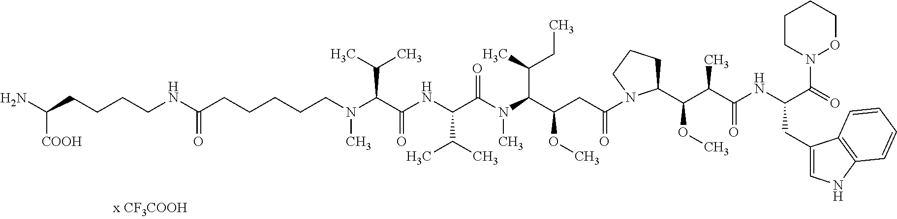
N(C(CCCCCN(C(C(NC(C(N(C(C(CC(N1C(C(C(C(NC(C(=O)N2OCCCC2)CC2=CNC3=C2C=CC=C3)=O)C)OC)CCC1)=O)OC)C(CC)C)C)=O)C(C)C)=O)C(C)C)C)=O)CCCCC(N)[COOH]
